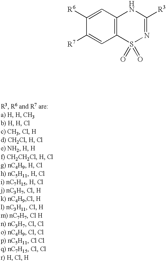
C12=C(NC([R3])=NS1(=O)=O)C=C([R6])C([R7])=C2
